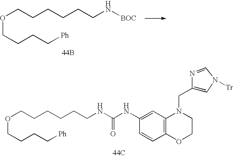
O(CCCCCCN[BOC])CCCC[Ph].[44B].C1(NC(=O)NCCCCCCOCCCC[Ph])=CC2=C(C=C1)OCCN2CC1=CN([Tr])C=N1.[44C]
